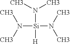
[Si](N(C)C)([H])(N(C)C)N(C)C
